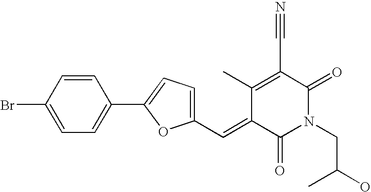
C1(Br)=CC=C(C2=CC=C(C=C3C(=O)N(CC(O)C)C(=O)C(C#N)=C3C)O2)C=C1
